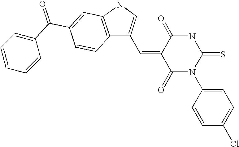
C(=C1C(=O)N(C2=CC=C(Cl)C=C2)C(=S)NC1=O)C1=CNC2=C1C=CC(C(C1=CC=CC=C1)=O)=C2
